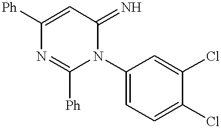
C1([Ph])=CC(=N)N(C2=CC=C(Cl)C(Cl)=C2)C([Ph])=N1
